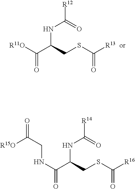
[R11O]C(C(CSC(=O)[R13])NC(=O)[R12])=O.N(C(C(CSC(=O)[R16])NC(=O)[R14])=O)CC(=O)[R15O]
